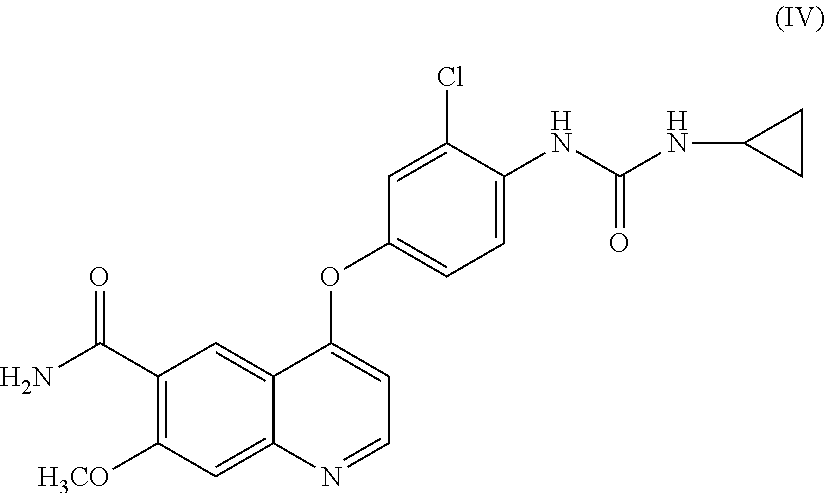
C1(Cl)=CC(OC2=CC=NC3=CC([H3CO])=C(C(=O)N)C=C23)=CC=C1NC(NC1CC1)=O
